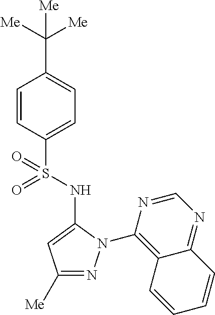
C1=CC(S(=O)(NC2=CC([Me])=NN2C2=C3C(=NC=N2)C=CC=C3)=O)=CC=C1C([Me])([Me])[Me]
